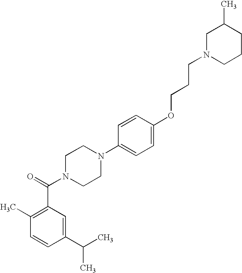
C1=CC(C(C)C)=CC(C(N2CCN(C3=CC=C(OCCCN4CCCC(C)C4)C=C3)CC2)=O)=C1C
